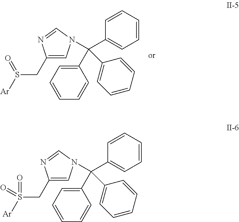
C1(C(C2=CC=CC=C2)(C2=CC=CC=C2)N2C=C(CS([Ar])=O)N=C2)=CC=CC=C1.C1(C(C2=CC=CC=C2)(C2=CC=CC=C2)N2C=C(CS([Ar])(=O)=O)N=C2)=CC=CC=C1
